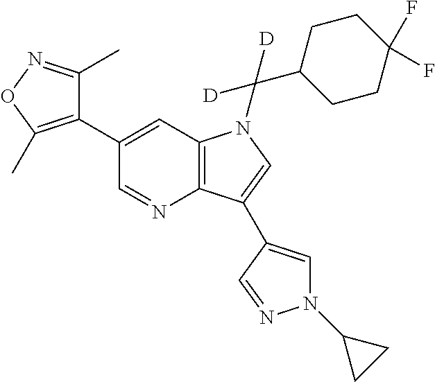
C1(C2=C(C)ON=C2C)=CC2=C(N=C1)C(C1=CN(C3CC3)N=C1)=CN2C(C1CCC(F)(F)CC1)([D])[D]
